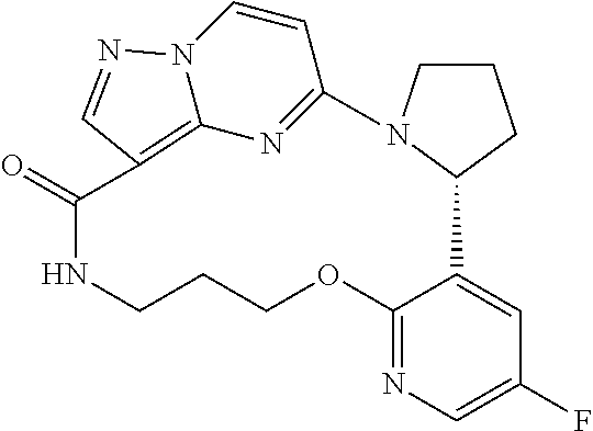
C1(=O)NCCCOC2=NC=C(F)C=C2C2CCCN2C2=NC3=C1C=NN3C=C2
